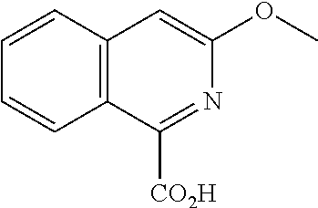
C1=CC2=C(C=C1)C([CO2H])=NC(OC)=C2
